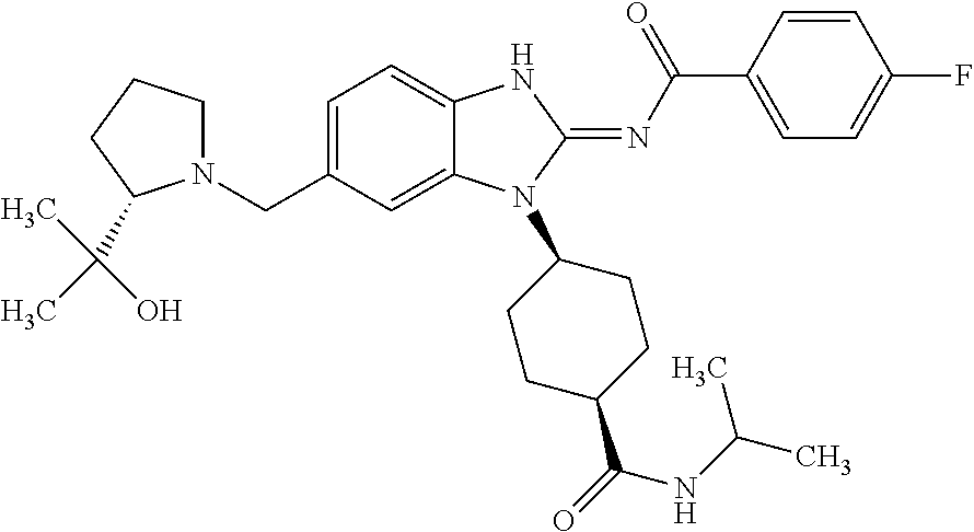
C1=C(CN2CCCC2C(C)(C)O)C=C2C(=C1)NC(=NC(C1=CC=C(F)C=C1)=O)N2C1CCC(C(NC(C)C)=O)CC1
